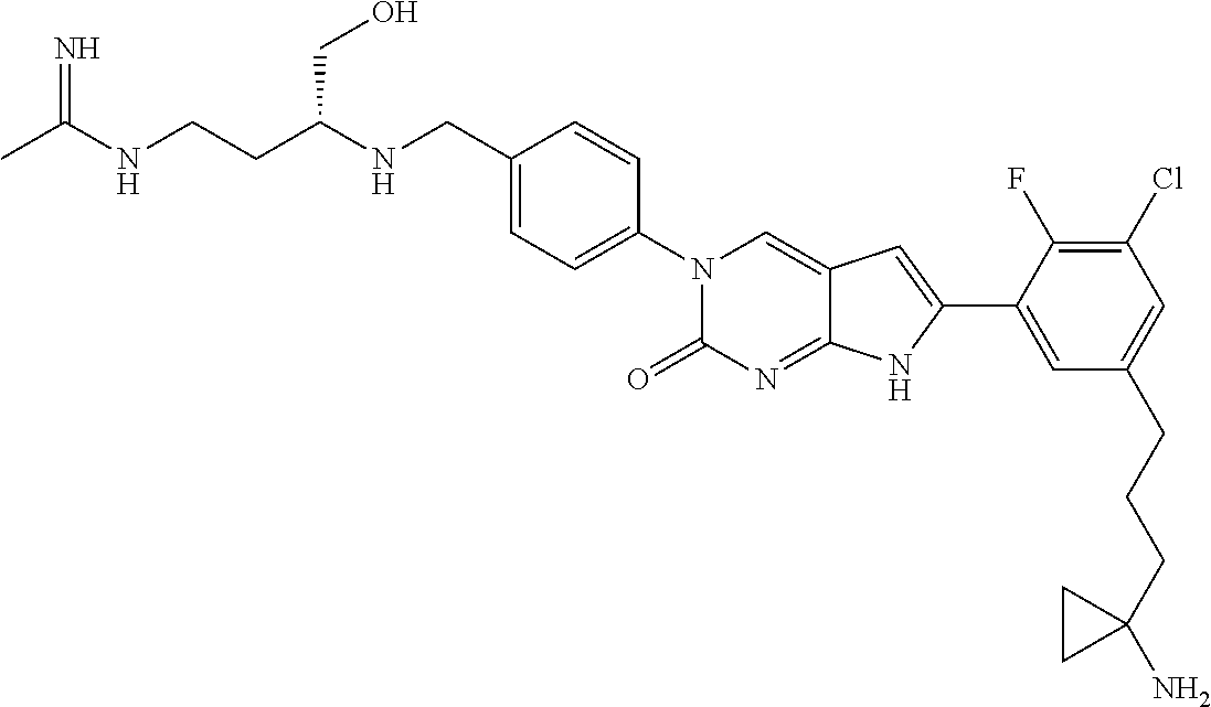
CC(NCCC(NCC1=CC=C(N2C(=O)N=C3C(=C2)C=C(C2=CC(CCCC4(N)CC4)=CC(Cl)=C2F)N3)C=C1)CO)=N
